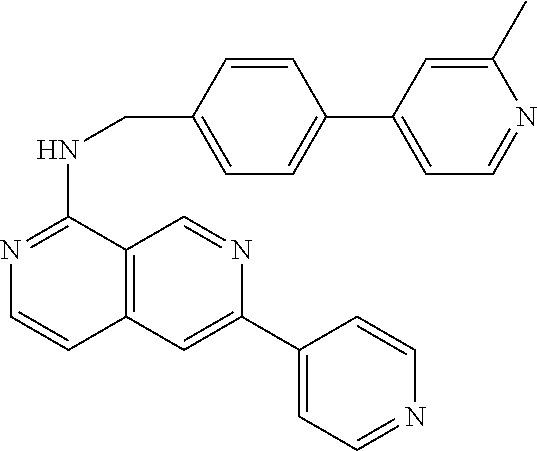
C1=C(C2=CC3=C(C=N2)C(NCC2=CC=C(C4=CC=NC(C)=C4)C=C2)=NC=C3)C=CN=C1
